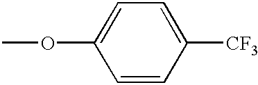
C1=CC([CF3])=CC=C1OC
